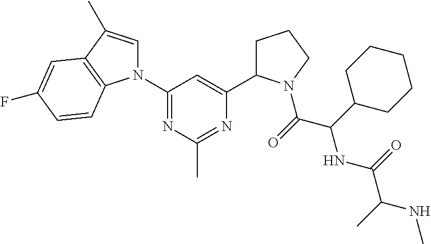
N1(C2=NC(C)=NC(C3CCCN3C(C(NC(=O)C(NC)C)C3CCCCC3)=O)=C2)C=C(C)C2=C1C=CC(F)=C2
